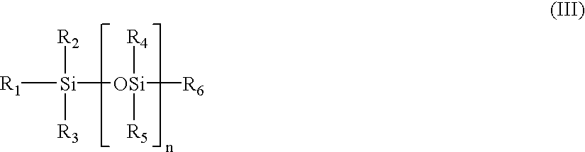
[R1][Si]([OSi]([R4])([R5])[R6])([R2])[R3]
